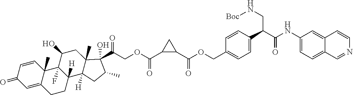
C1=CC2(C)C(=CC1=O)CCC1([H])C2(F)C(O)CC2(C)C1([H])CC(C)C2(C(=O)COC(C1CC1C(OCC1=CC=C(C(C(NC2=CC=C3C(=C2)C=CN=C3)=O)CN[Boc])C=C1)=O)=O)O
